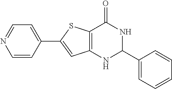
C1=CC(C2=CC3=C(S2)C(=O)NC(C2=CC=CC=C2)N3)=CC=N1
